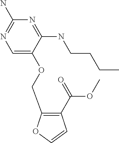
C1=C(OCC2=C(C(=O)OC)C=CO2)C(NCCCC)=NC(N)=N1
